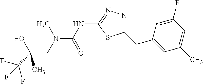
N(C(NC1=NN=C(CC2=CC(C)=CC(F)=C2)S1)=O)(C)CC(O)(C)C(F)(F)F
